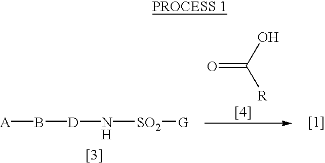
OC([R])=O.[D](N[SO2][G])B[A].[H]
